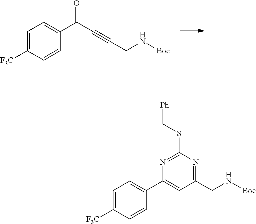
C(N[Boc])C#CC(C1=CC=C([F3C])C=C1)=O.C1(C2=CC(CN[Boc])=NC(SC[Ph])=N2)=CC=C([F3C])C=C1
